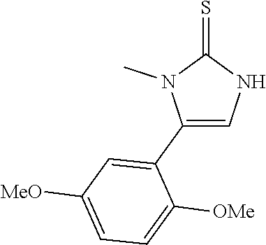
C1(C2=CC([MeO])=CC=C2[OMe])=CNC(=S)N1C
